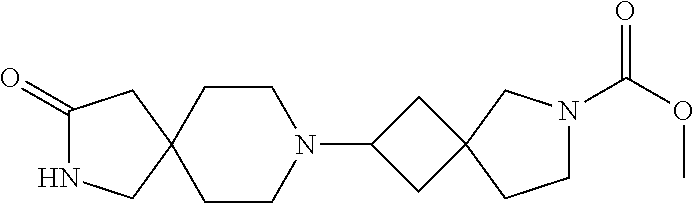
C1(=O)NCC2(C1)CCN(C1CC3(C1)CN(C(OC)=O)CC3)CC2
